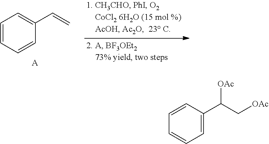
C1=CC=CC(C=C)=C1.[A].C1=C(C(C[OAc])[OAc])C=CC=C1
